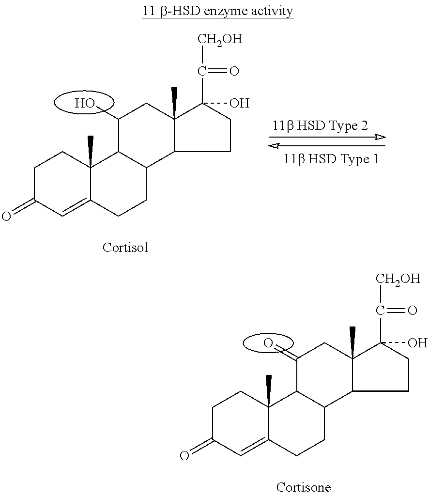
C1CC(C([CH2OH])=O)(O)C2(C)C1C1C(C(O)C2)C2(C)C(=CC(=O)CC2)CC1.C1CC(C([CH2OH])=O)(O)C2(C)C1C1C(C(=O)C2)C2(C)C(=CC(=O)CC2)CC1
